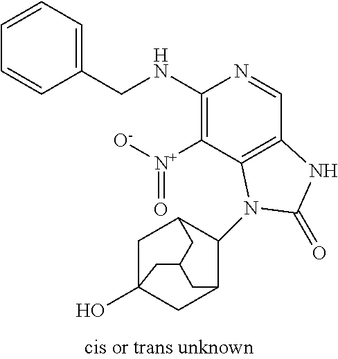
C1(CNC2=C([N+]([O-])=O)C3=C(C=N2)NC(=O)N3C2C3CC4(O)CC2CC(C4)C3)=CC=CC=C1
